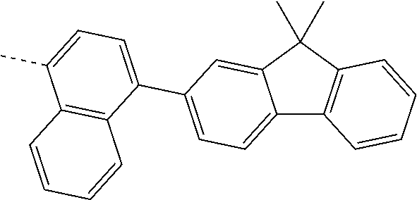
C12=CC=C(C3=CC=C(C)C4=C3C=CC=C4)C=C1C(C)(C)C1=C2C=CC=C1
